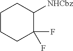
C1CCC(F)(F)C([NHCbz])C1
